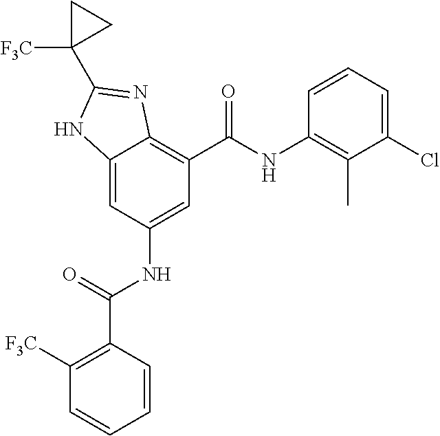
C12=CC(NC(C3=C([F3C])C=CC=C3)=O)=CC(C(=O)NC3=C(C)C(Cl)=CC=C3)=C1N=C(C1([F3C])CC1)N2
